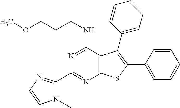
N1=C(NCCCOC)C2=C(N=C1C1=NC=CN1C)SC(C1=CC=CC=C1)=C2C1=CC=CC=C1
